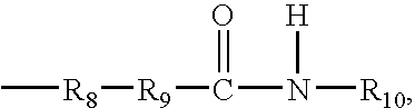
C[R8][R9]C(=O)N([H])[R10]
